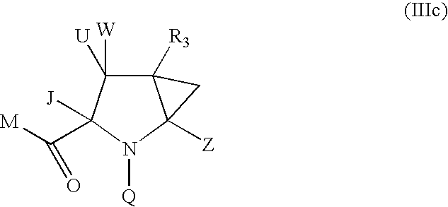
C12([R3])C([U])([W])C([J])(C([M])=O)N([Q])C1([Z])C2
